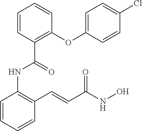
C1=CC=CC(C=CC(NO)=O)=C1NC(C1=C(OC2=CC=C(Cl)C=C2)C=CC=C1)=O
